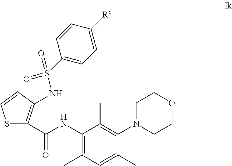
S1C(C(NC2=C(C)C=C(C)C(N3CCOCC3)=C2C)=O)=C(NS(=O)(=O)C2=CC=C([Rc])C=C2)C=C1
